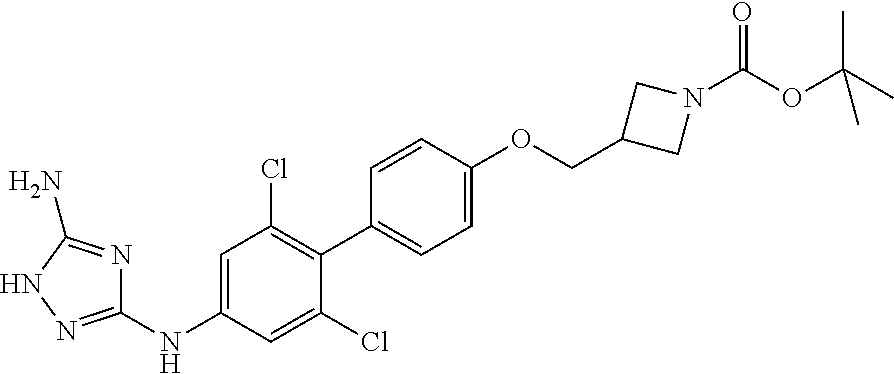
C1=C(NC2=NNC(N)=N2)C=C(Cl)C(C2=CC=C(OCC3CN(C(OC(C)(C)C)=O)C3)C=C2)=C1Cl
